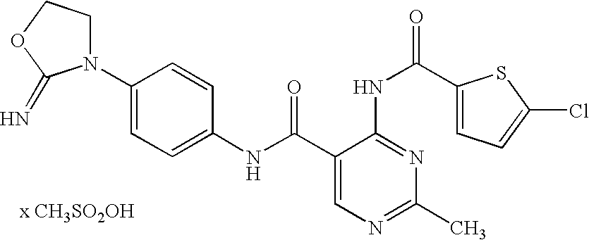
C1(NC(=O)C2=CN=C(C)N=C2NC(C2=CC=C(Cl)S2)=O)=CC=C(N2CCOC2=N)C=C1.[x CH3SO2OH]
